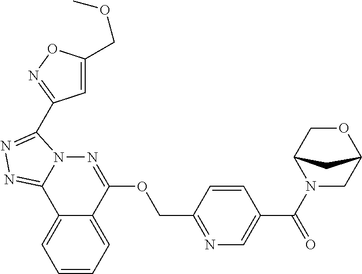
C1=CC=C2C(=C1)C1=NN=C(C3=NOC(COC)=C3)N1N=C2OCC1=NC=C(C(=O)N2CC3OCC2C3)C=C1
